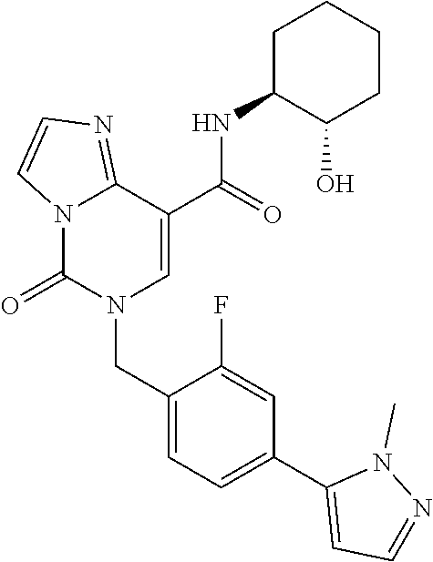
C12=NC=CN1C(=O)N(CC1=CC=C(C3=CC=NN3C)C=C1F)C=C2C(NC1C(O)CCCC1)=O
